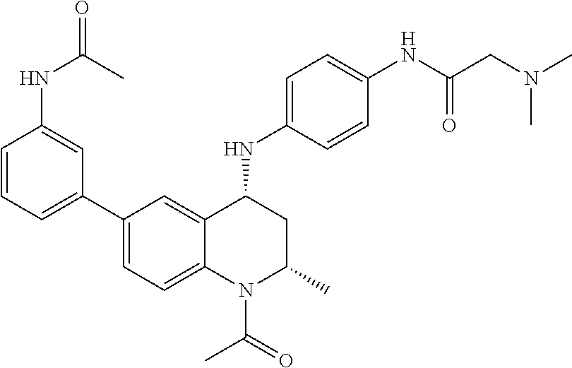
C1(NC2CC(C)N(C(C)=O)C3=CC=C(C4=CC=CC(NC(=O)C)=C4)C=C23)=CC=C(NC(CN(C)C)=O)C=C1
